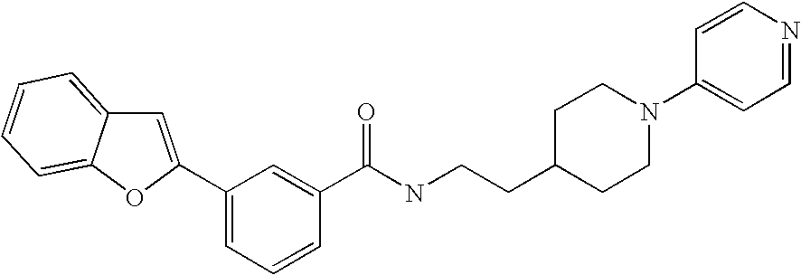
C1(C2=CC3=CC=CC=C3O2)=CC=CC(C(NCCC2CCN(C3=CC=NC=C3)CC2)=O)=C1
